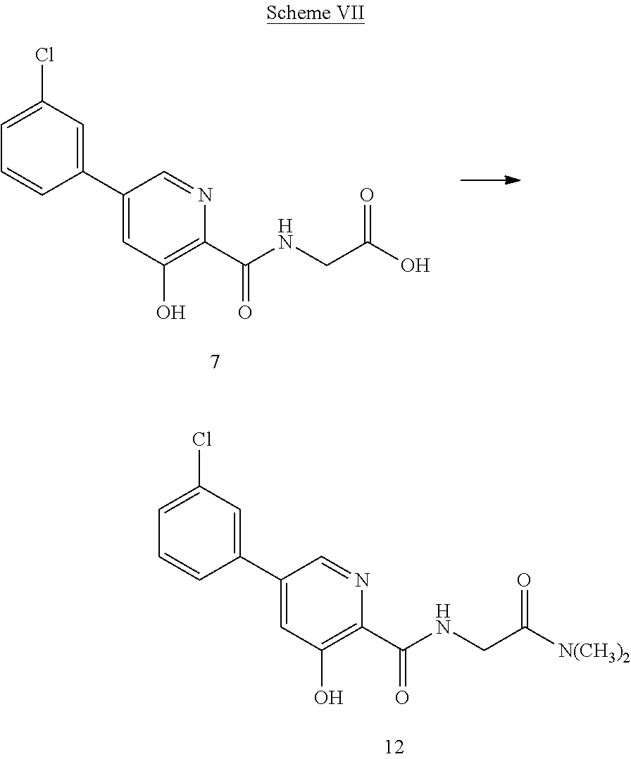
C1(C2=CC(O)=C(C(NCC(O)=O)=O)N=C2)=CC(Cl)=CC=C1.C1(C2=CC(O)=C(C(NCC([N(CH3)2])=O)=O)N=C2)=CC(Cl)=CC=C1
